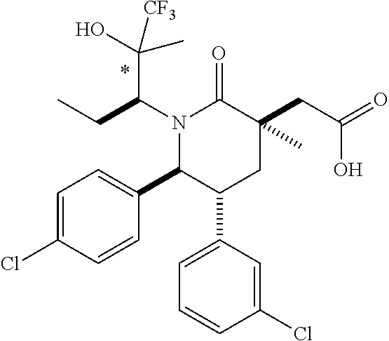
N1(C(CC)C(O)(C)[CF3])C(C2=CC=C(Cl)C=C2)C(C2=CC=CC(Cl)=C2)CC(CC(=O)O)(C)C1=O
